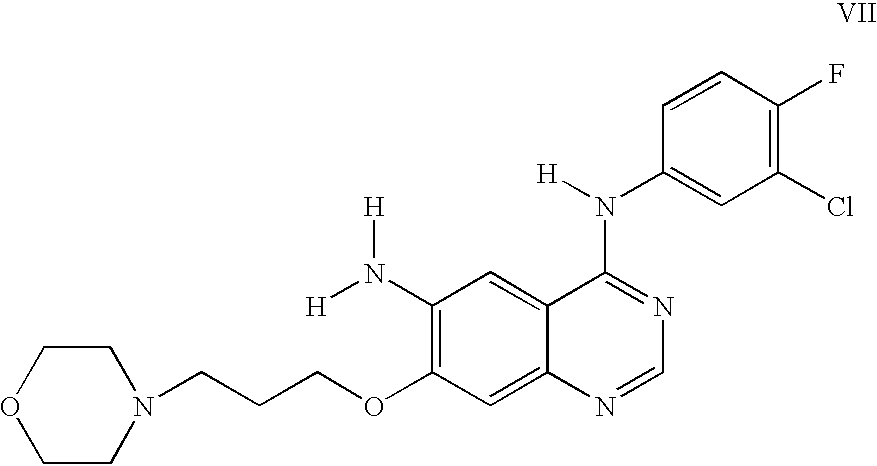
O1CCN(CCCOC2=C(N([H])[H])C=C3C(=C2)N=CN=C3N([H])C2=CC(Cl)=C(F)C=C2)CC1
